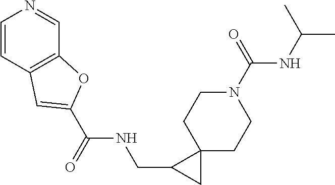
C1=CC2=C(C=N1)OC(C(=O)NCC1CC13CCN(C(=O)NC(C)C)CC3)=C2
